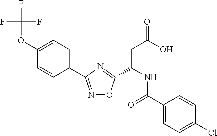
C1=C(OC(F)(F)F)C=CC(C2=NOC(C(CC(=O)O)NC(=O)C3=CC=C(Cl)C=C3)=N2)=C1
